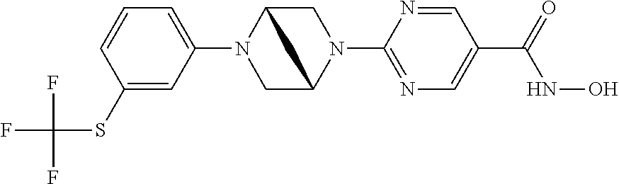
C1(N2CC3N(C4=NC=C(C(NO)=O)C=N4)CC2C3)=CC=CC(SC(F)(F)F)=C1
